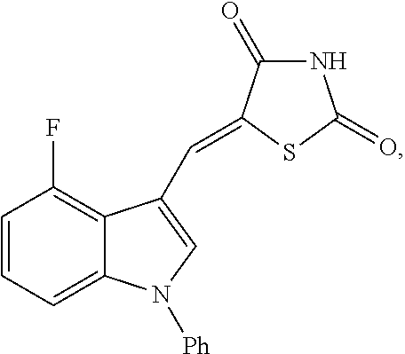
C1=CC=C2C(=C1F)C(C=C1C(=O)NC(=O)S1)=CN2[Ph]
